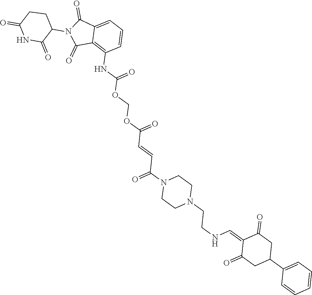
C1=CC=C(C2CC(=O)C(=CNCCN3CCN(C(C=CC(OCOC(NC4=C5C(=CC=C4)C(=O)N(C4CCC(=O)NC4=O)C5=O)=O)=O)=O)CC3)C(=O)C2)C=C1
